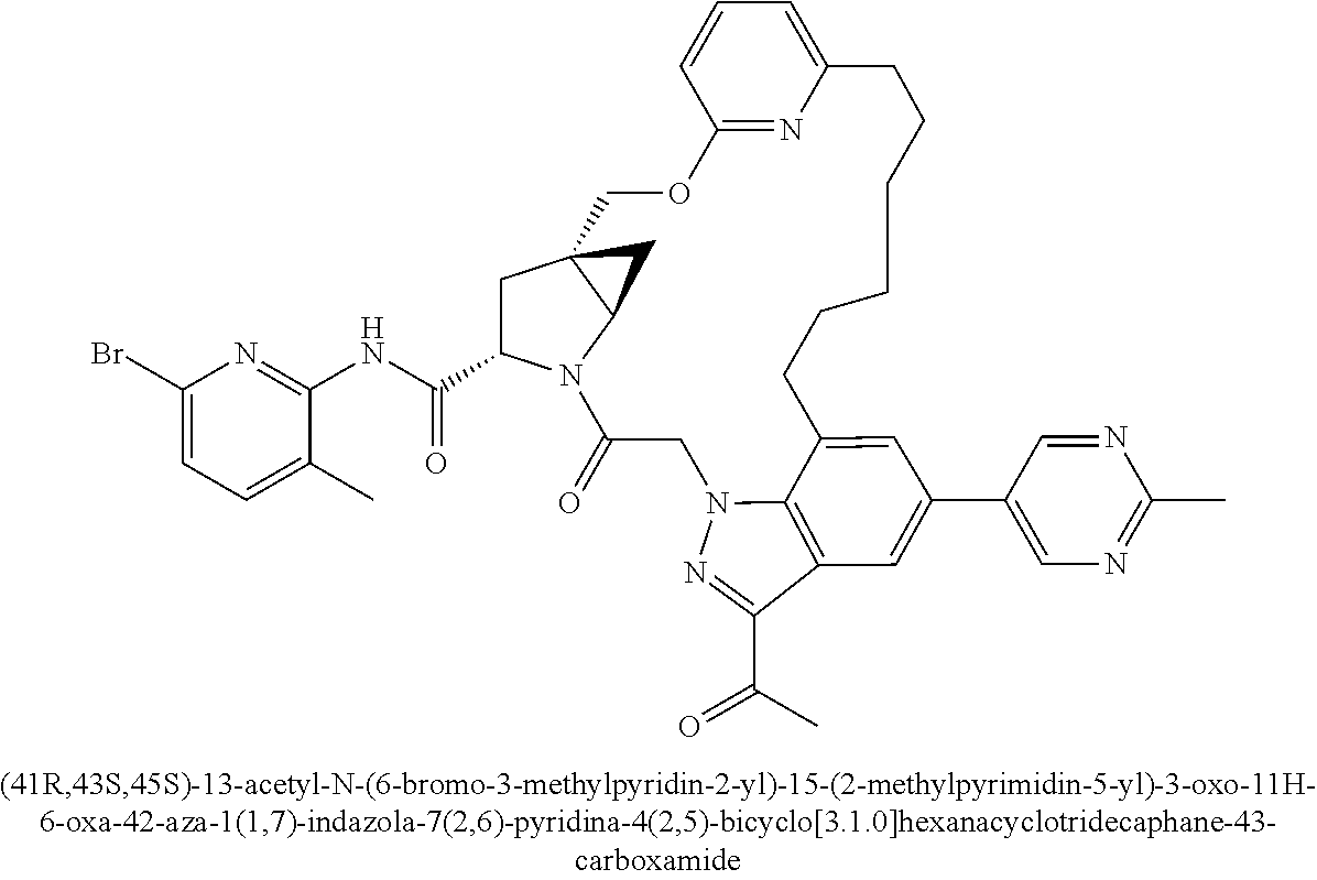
C1(Br)=CC=C(C)C(NC(=O)C2CC34C(N2C(=O)CN2C5=C(C(C(=O)C)=N2)C=C(C2=CN=C(C)N=C2)C=C5CCCCCCC2=CC=CC(=N2)OC3)C4)=N1
